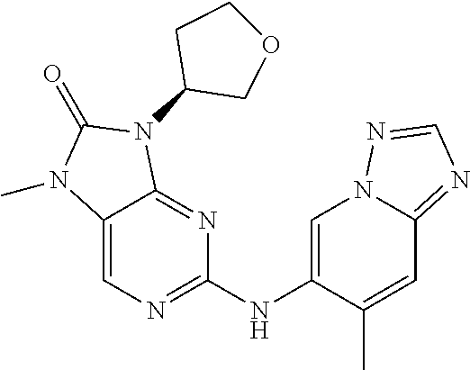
C12=CN=C(NC3=CN4C(=NC=N4)C=C3C)N=C1N(C1COCC1)C(=O)N2C
